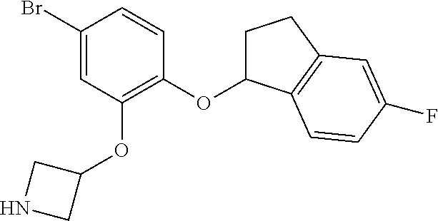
C1(Br)=CC(OC2CNC2)=C(OC2CCC3=C2C=CC(F)=C3)C=C1
